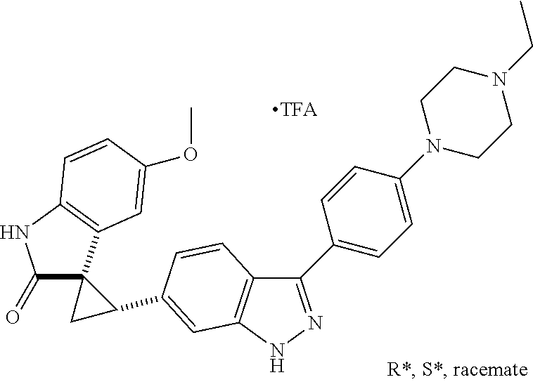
C1(C2=NNC3=C2C=CC(C2C4(C(=O)NC5=C4C=C(OC)C=C5)C2)=C3)=CC=C(N2CCN(CC)CC2)C=C1.[TFA]
